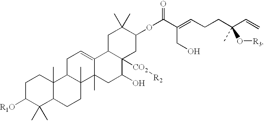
C1C([R1O])C(C)(C)C2C(C)(C1)C1C(C)(CC2)C2(C)C(=CC1)C1C([CO2][R2])(C(O)C2)CC(OC(C(=CCCC(C=C)(O[R3])C)CO)=O)C(C)(C)C1
